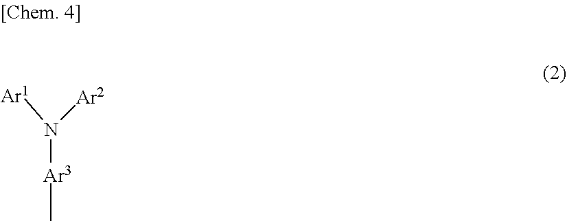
N([Ar3]C)([Ar1])[Ar2]
